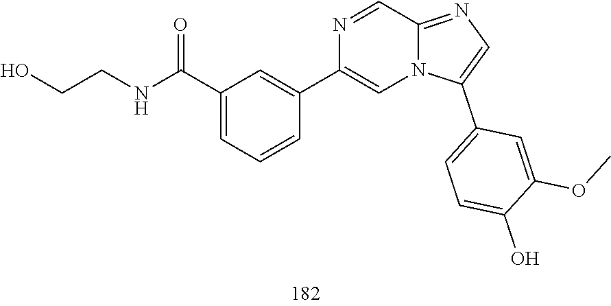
C1=C(C2=CN3C(=NC=C3C3=CC=C(O)C(OC)=C3)C=N2)C=CC=C1C(NCCO)=O
